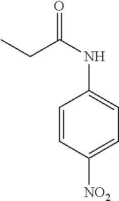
C1=CC([NO2])=CC=C1NC(=O)CC
